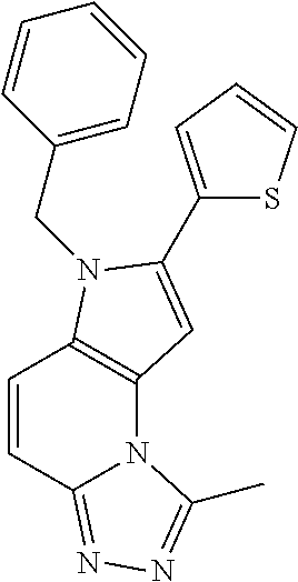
C1=CC2=NN=C(C)N2C2=C1N(CC1=CC=CC=C1)C(C1=CC=CS1)=C2
